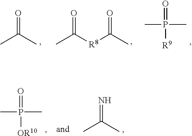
CC(C)=O.CC([R8]C(C)=O)=O.CP([R9])(=O)C.CP([OR10])(=O)C.CC(C)=N
